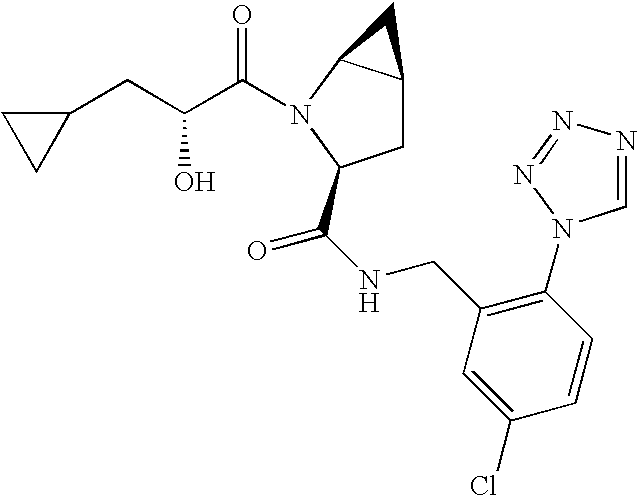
C1C2C(N(C(C(CC3CC3)O)=O)C1C(NCC1=C(N3C=NN=N3)C=CC(Cl)=C1)=O)C2
